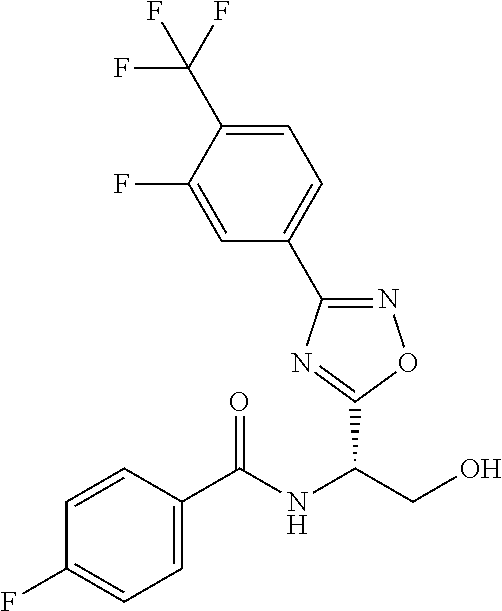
C(NC(CO)C1=NC(C2=CC=C(C(F)(F)F)C(F)=C2)=NO1)(=O)C1=CC=C(F)C=C1
